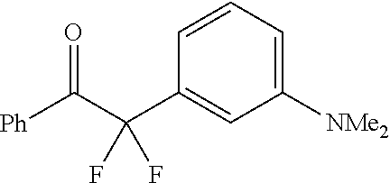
C1=CC(C(C([Ph])=O)(F)F)=CC([NMe2])=C1
